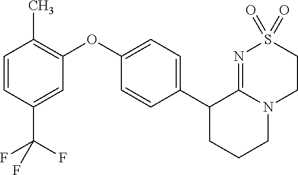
C1(OC2=C(C)C=CC(C(F)(F)F)=C2)=CC=C(C2CCCN3C2=NS(=O)(=O)CC3)C=C1
